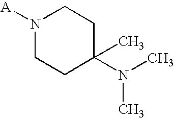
[A]N1CCC(N(C)C)(C)CC1
